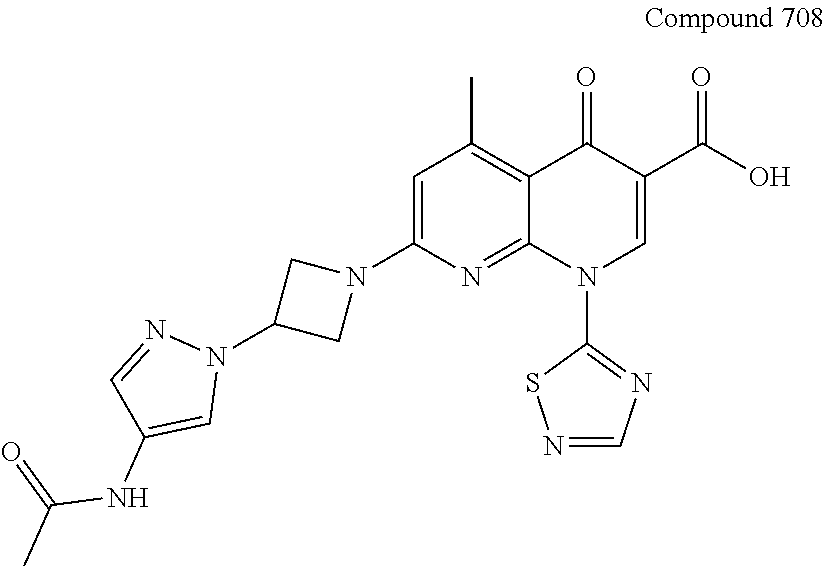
C1=C(N2CC(N3N=CC(NC(=O)C)=C3)C2)N=C2C(=C1C)C(=O)C(C(O)=O)=CN2C1=NC=NS1
